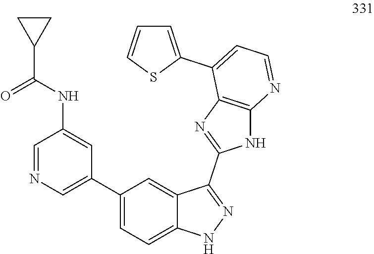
C1=NC=C(C2=CC=C3C(=C2)C(C2=NC4=C(N2)N=CC=C4C2=CC=CS2)=NN3)C=C1NC(C1CC1)=O
